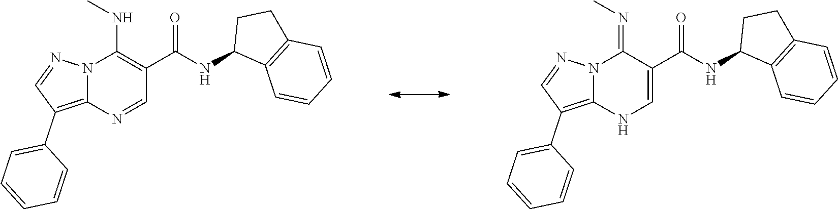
N12C(=C(C3=CC=CC=C3)C=N1)N=CC(C(NC1C3=C(CC1)C=CC=C3)=O)=C2NC.N12C(=C(C3=CC=CC=C3)C=N1)NC=C(C(NC1C3=C(CC1)C=CC=C3)=O)C2=NC
